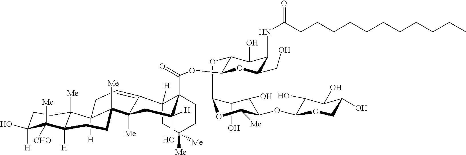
C1(OC2C(O)C(O)C(OC3C(O)C(O)C(O)CO3)C([Me])O2)C(OC(=O)C23CCC([Me])([Me])CC2([H])C2=CCC4([H])C([Me])(C2([Me])CC3([H])O)CCC2([H])C4([Me])CCC([H])(O)C2([CHO])[Me])OC(CO)C(NC(CCCCCCCCCCC)=O)C1O
